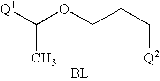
[Q1]C(OCCC[Q2])C.[BL]
